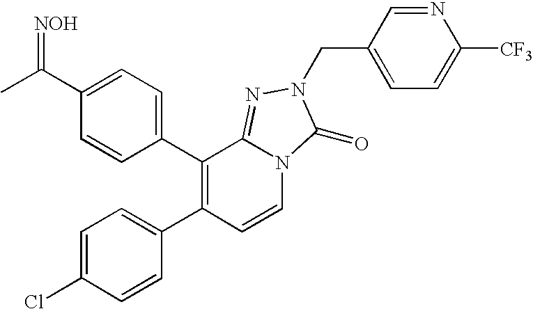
C1(C2=C(C3=CC=C(Cl)C=C3)C=CN3C2=NN(CC2=CC=C([CF3])N=C2)C3=O)=CC=C(C(C)=[NOH])C=C1
